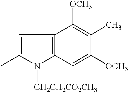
C1=C(C)N([CH2CH2CO2CH3])C2=C1C([OCH3])=C(C)C([OCH3])=C2
